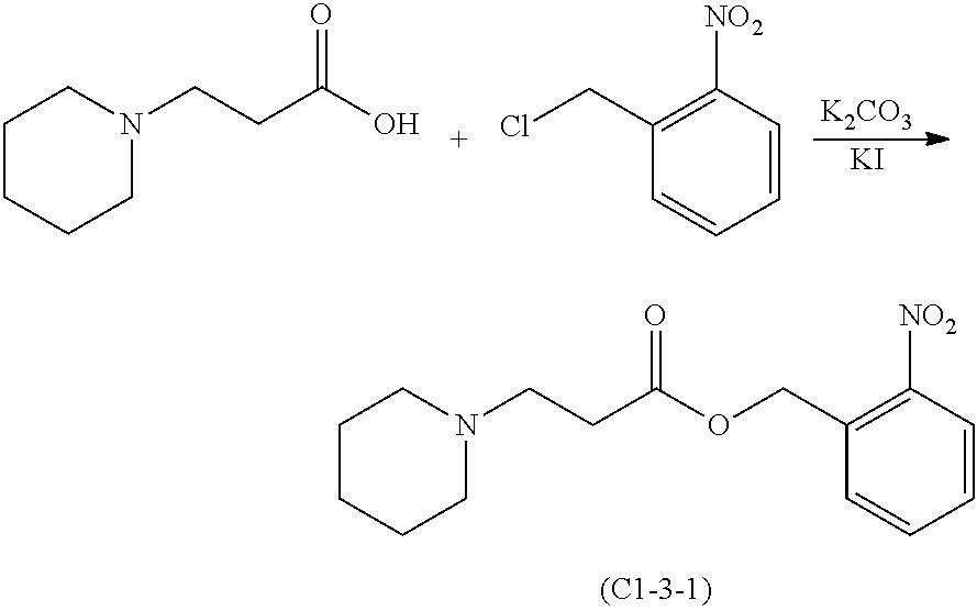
C1=CC=CC(CCl)=C1[NO2].[K2CO3].[KI].N1(CCC(O)=O)CCCCC1.N1(CCC(OCC2=C([NO2])C=CC=C2)=O)CCCCC1
